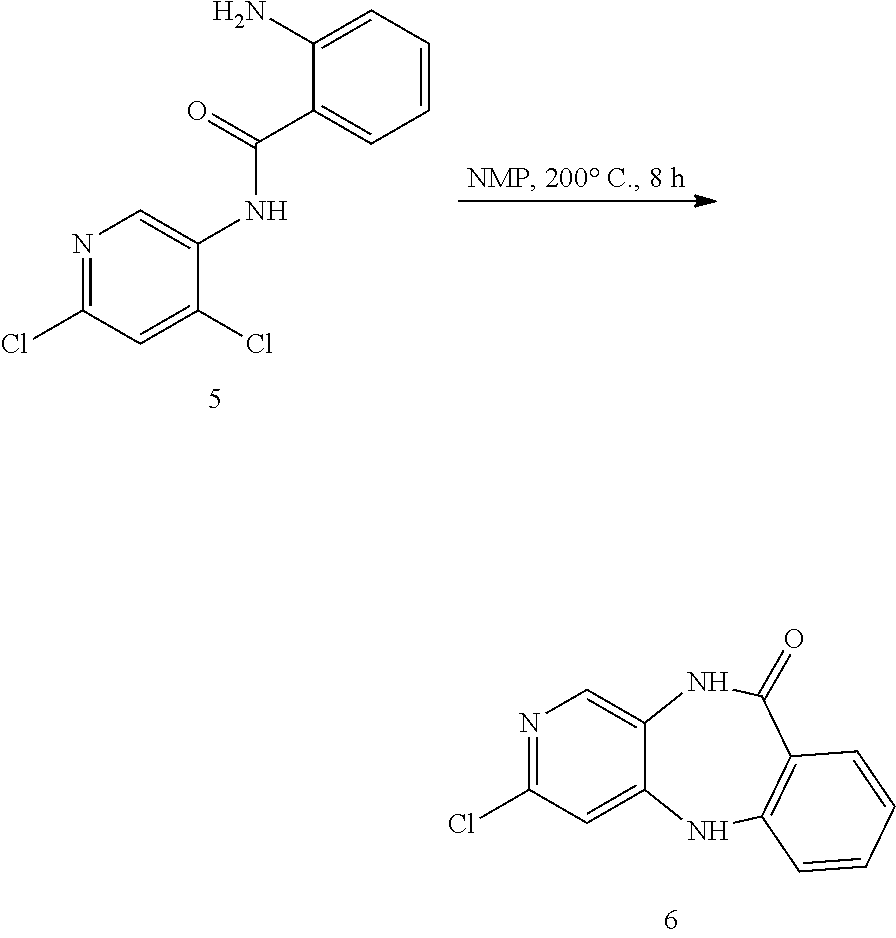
N1=C(Cl)C=C(Cl)C(NC(=O)C2=CC=CC=C2N)=C1.N1=C(Cl)C=C2C(=C1)NC(=O)C1=C(N2)C=CC=C1
